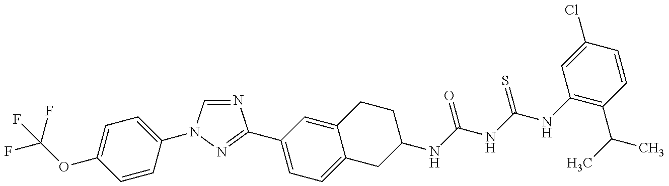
FC(OC1=CC=C(N2C=NC(C3=CC=C4C(=C3)CCC(NC(NC(NC3=C(C(C)C)C=CC(Cl)=C3)=S)=O)C4)=N2)C=C1)(F)F
